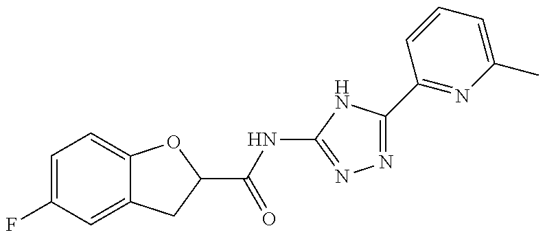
C1=C(F)C=C2C(=C1)OC(C(=O)NC1=NN=C(C3=NC(C)=CC=C3)N1)C2
